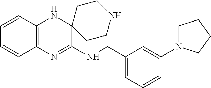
C12=C(N=C(NCC3=CC=CC(N4CCCC4)=C3)C3(N1)CCNCC3)C=CC=C2
